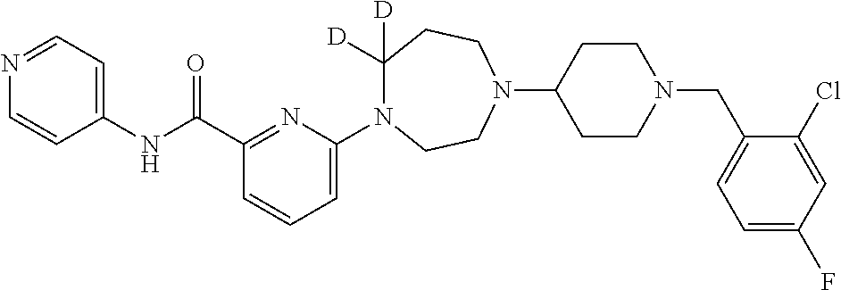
C(C1=NC(N2C([D])([D])CCN(C3CCN(CC4=CC=C(F)C=C4Cl)CC3)CC2)=CC=C1)(NC1=CC=NC=C1)=O
